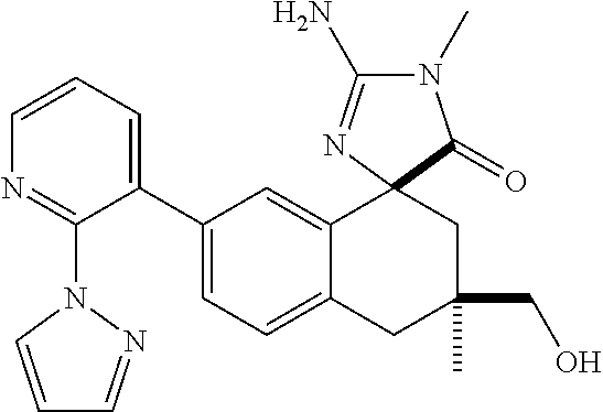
C1(C2=CC=CN=C2N2N=CC=C2)=CC=C2C(=C1)C1(CC(C)(CO)C2)N=C(N)N(C)C1=O
